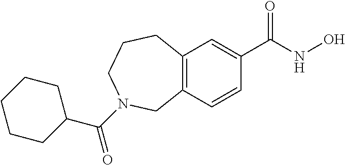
C12=C(C=C(C(=O)NO)C=C1)CCCN(C(C1CCCCC1)=O)C2
